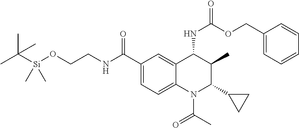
CC([Si](OCCNC(C1=CC=C2C(=C1)C(NC(OCC1=CC=CC=C1)=O)C(C)C(C1CC1)N2C(=O)C)=O)(C)C)(C)C
